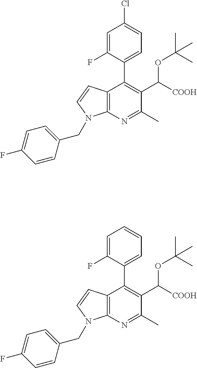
C12=C(N=C(C)C(C([COOH])OC(C)(C)C)=C1C1=CC=CC=C1F)N(CC1=CC=C(F)C=C1)C=C2.C12=C(N=C(C)C(C(OC(C)(C)C)[COOH])=C1C1=CC=C(Cl)C=C1F)N(CC1=CC=C(F)C=C1)C=C2
